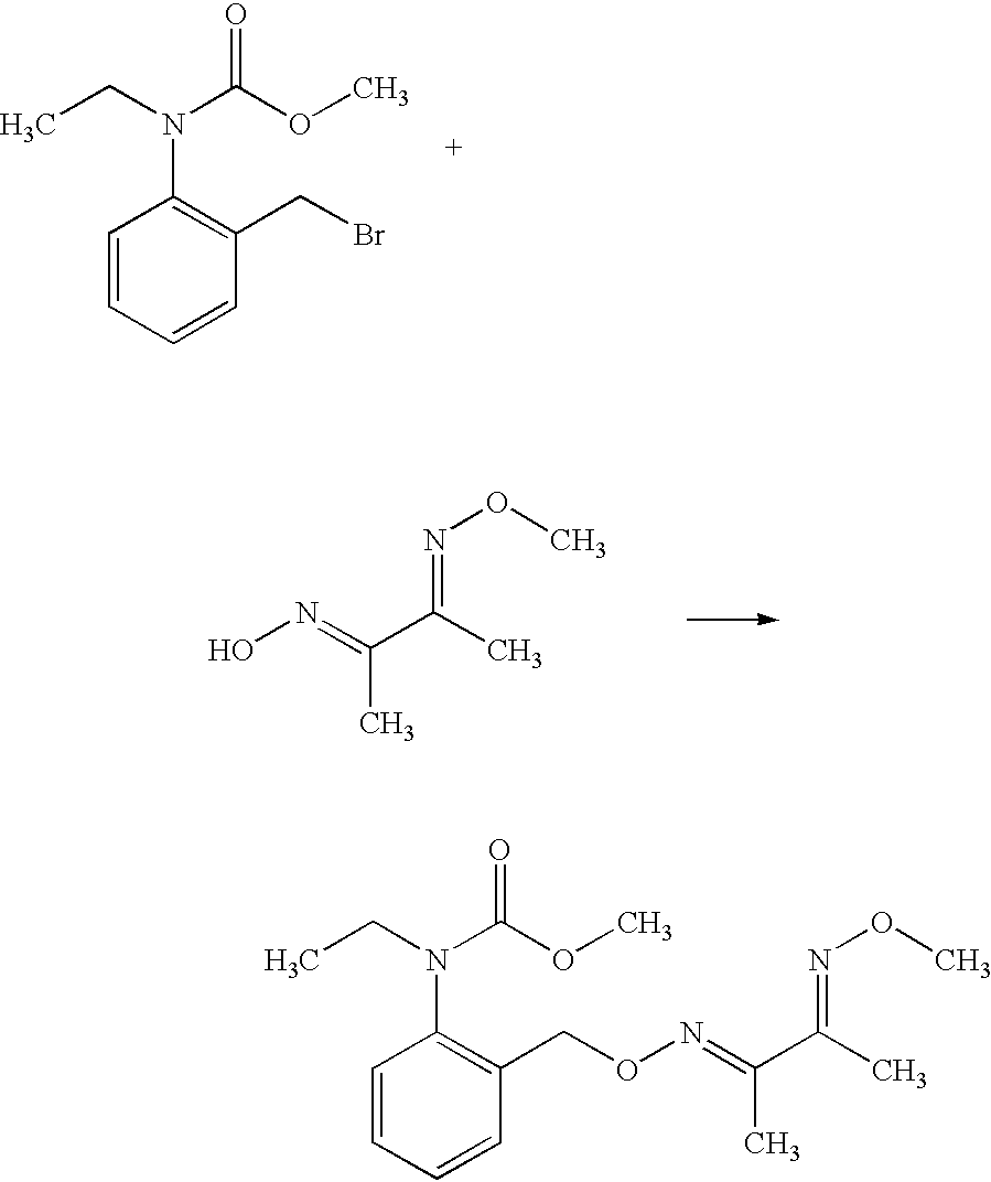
C1=CC=CC(CBr)=C1N(CC)C(OC)=O.ON=C(C)C(C)=NOC.C1=CC=CC(CON=C(C(=NOC)C)C)=C1N(CC)C(OC)=O
